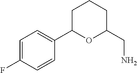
C1=C(F)C=CC(C2OC(CN)CCC2)=C1
